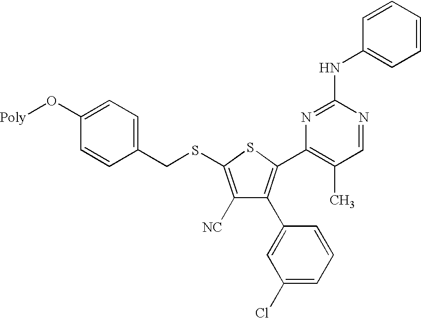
C1(CSC2=C([NC])C(C3=CC(Cl)=CC=C3)=C(C3=C(C)C=NC(NC4=CC=CC=C4)=N3)S2)=CC=C(O[Poly])C=C1
